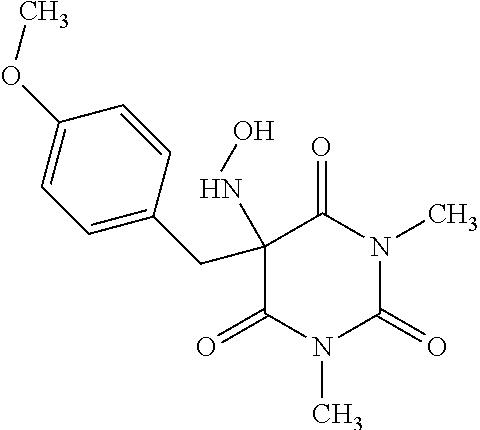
C1(OC)=CC=C(CC2(NO)C(=O)N(C)C(=O)N(C)C2=O)C=C1
